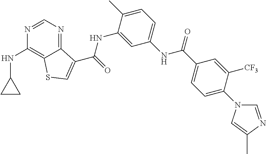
C1=NC(NC2CC2)=C2C(=N1)C(C(NC1=CC(NC(C3=CC=C(N4C=NC(C)=C4)C([CF3])=C3)=O)=CC=C1C)=O)=CS2
